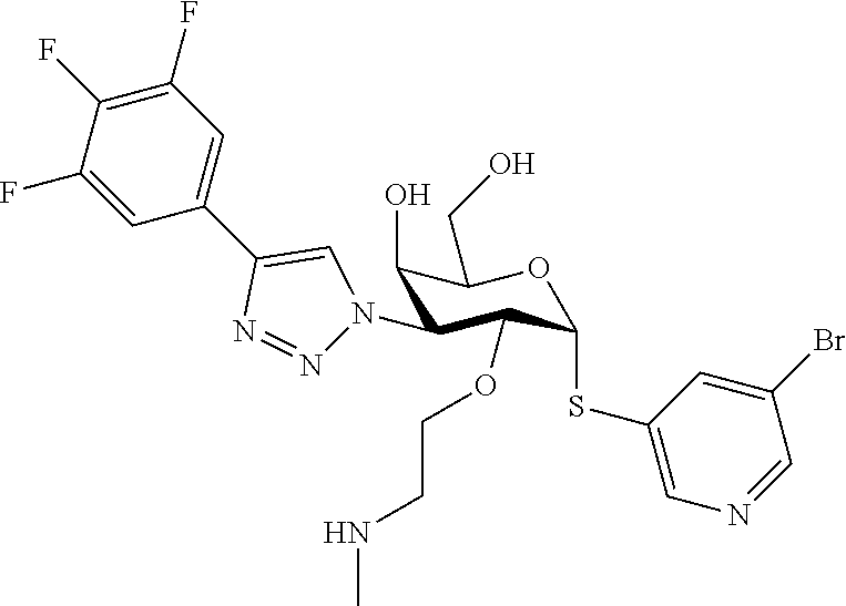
C1(O)C(N2N=NC(C3=CC(F)=C(F)C(F)=C3)=C2)C(OCCNC)C(SC2=CN=CC(Br)=C2)OC1CO
